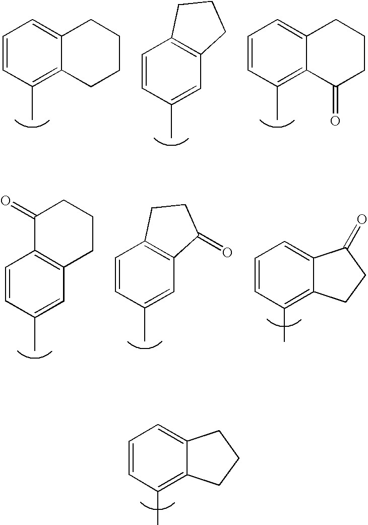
C1=CC(C)=C2C(=C1)CCCC2.C1=CC(C)=CC2=C1CCC2.C1=CC(C)=C2C(=C1)CCCC2=O.C1=CC(C)=CC2=C1C(=O)CCC2.C1=CC(C)=CC2=C1CCC2=O.C1=CC(C)=C2C(=C1)C(=O)CC2.C1=CC(C)=C2C(=C1)CCC2
